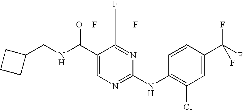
C(NC(C1=CN=C(NC2=C(Cl)C=C(C(F)(F)F)C=C2)N=C1C(F)(F)F)=O)C1CCC1
